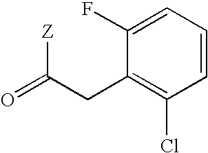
O=C(CC1=C(Cl)C=CC=C1F)[Z]
